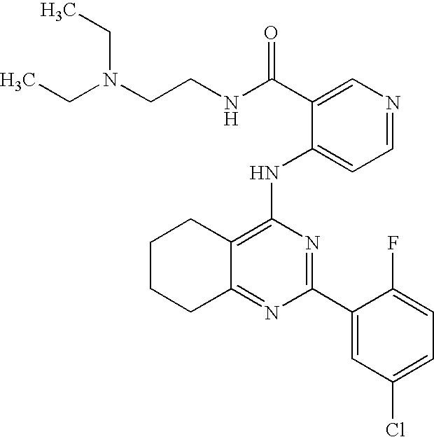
C12=NC(C3=CC(Cl)=CC=C3F)=NC(NC3=CC=NC=C3C(NCCN(CC)CC)=O)=C1CCCC2
